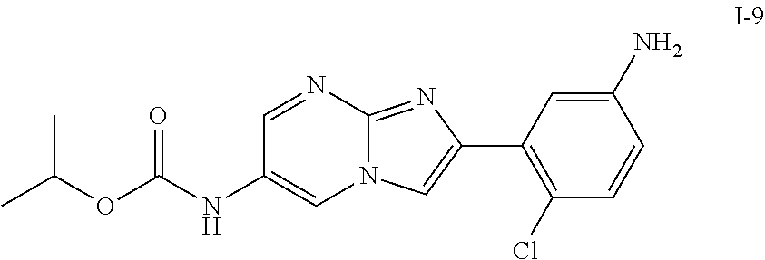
CC(OC(NC1=CN2C(=NC(C3=C(Cl)C=CC(N)=C3)=C2)N=C1)=O)C
